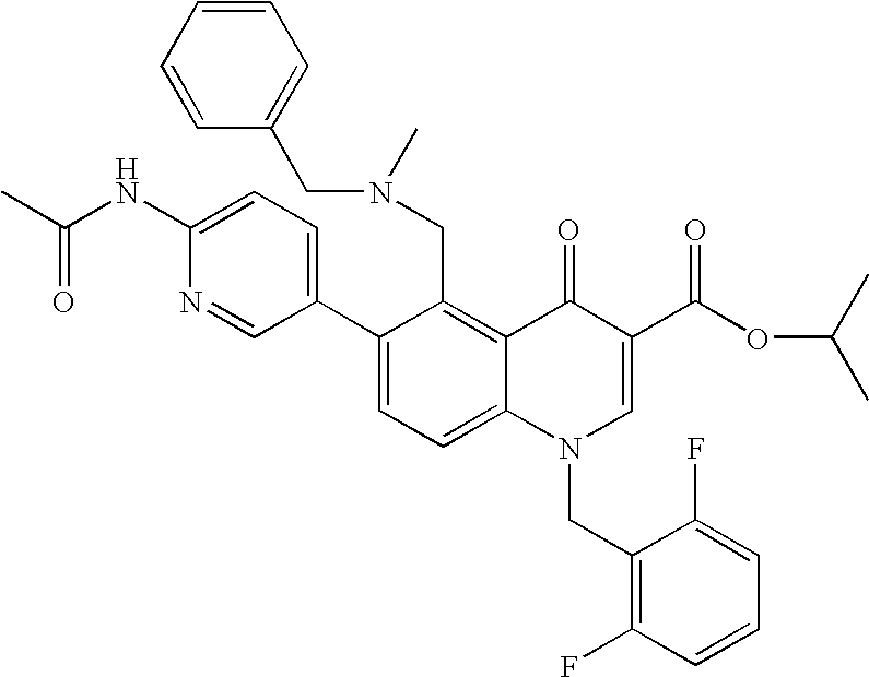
C1(C2=CC=C(NC(C)=O)N=C2)=CC=C2C(=C1CN(C)CC1=CC=CC=C1)C(=O)C(C(OC(C)C)=O)=CN2CC1=C(F)C=CC=C1F
